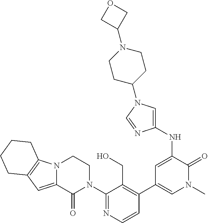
N12C(=CC3=C1CCCC3)C(=O)N(C1=NC=CC(C3=CN(C)C(=O)C(NC4=CN(C5CCN(C6COC6)CC5)C=N4)=C3)=C1CO)CC2
